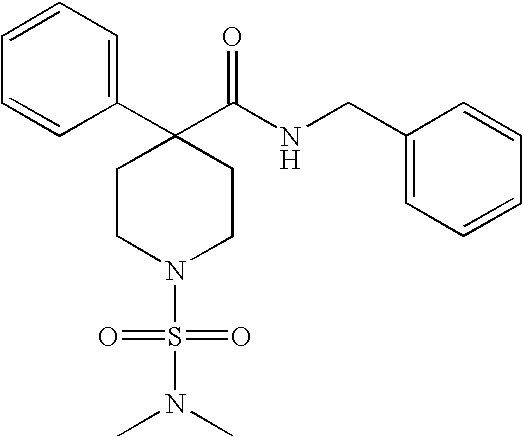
C1(C2=CC=CC=C2)(C(NCC2=CC=CC=C2)=O)CCN(S(N(C)C)(=O)=O)CC1
